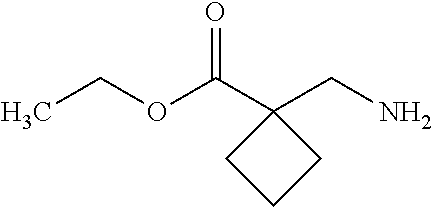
O(C(C1(CN)CCC1)=O)CC
